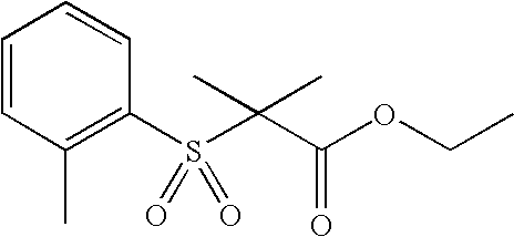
C1=CC(C)=C(S(=O)(C(C(OCC)=O)(C)C)=O)C=C1
